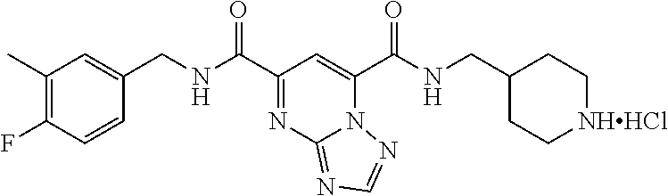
C1(C)=C(F)C=CC(CNC(C2=NC3=NC=NN3C(C(NCC3CC[NHHCl]CC3)=O)=C2)=O)=C1
